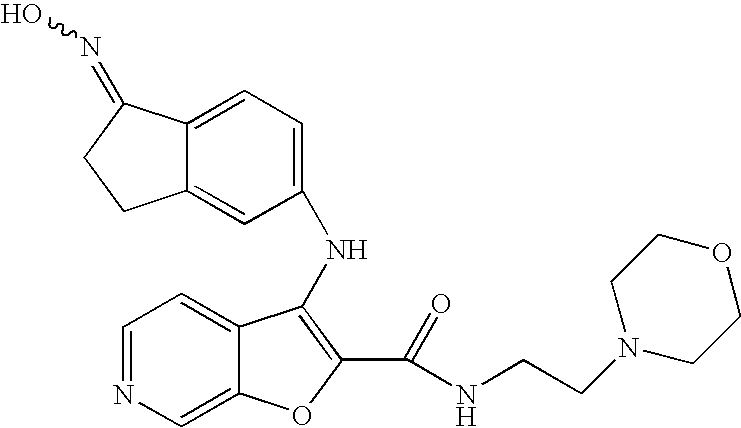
C12=CC=C(NC3=C(C(NCCN4CCOCC4)=O)OC4=CN=CC=C43)C=C1CCC2=NO
